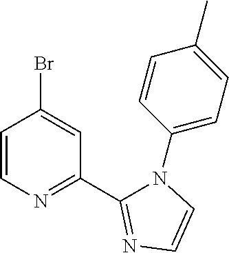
C1=CN=C(C2=NC=CN2C2=CC=C(C)C=C2)C=C1Br
